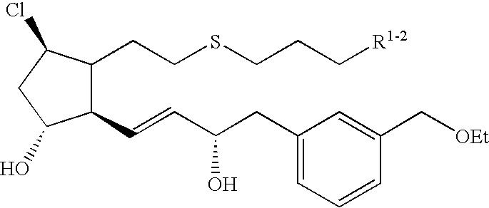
C(SCCC1C(C=CC(CC2=CC=CC(C[OEt])=C2)O)C(O)CC1Cl)CC[R1-2]
